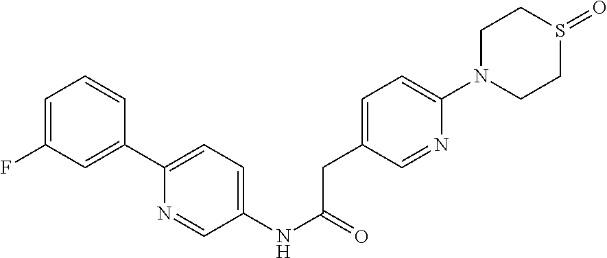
C1=C(F)C=C(C2=CC=C(NC(=O)CC3=CC=C(N4CCS(=O)CC4)N=C3)C=N2)C=C1
